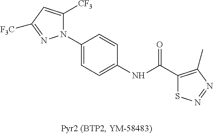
C1(N2C([CF3])=CC([F3C])=N2)=CC=C(NC(C2=C(C)N=NS2)=O)C=C1
